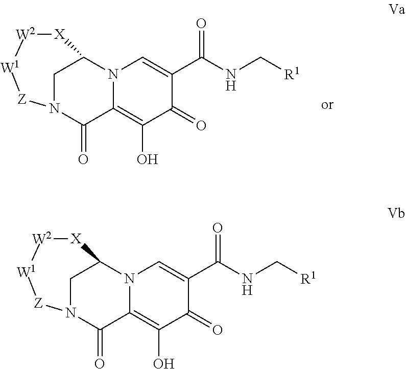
N(C[R1])C(C1=CN2C(=C(O)C1=O)C(=O)N1[Z][W1][W2][X]C2C1)=O.[R1]CNC(C1=CN2C(=C(O)C1=O)C(=O)N1[Z][W1][W2][X]C2C1)=O
